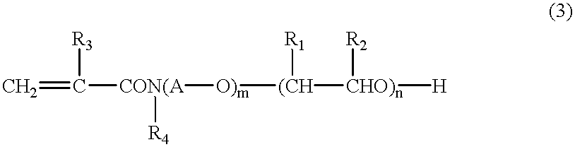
C=C([R3])[CON(A]([O)m][(CH]([R1])[CHO)n]([R2])[H])[R4]
